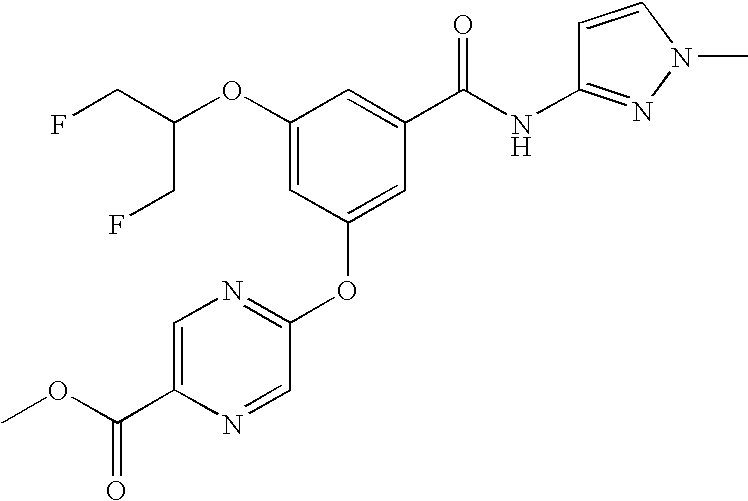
FCC(OC1=CC(OC2=NC=C(C(OC)=O)N=C2)=CC(C(NC2=NN(C)C=C2)=O)=C1)CF
